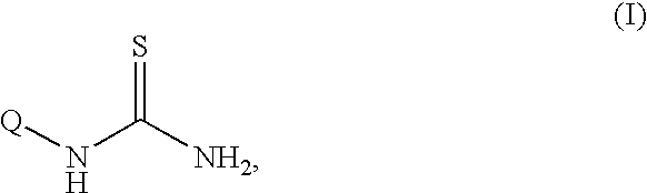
[Q]NC(=S)[NH2]
